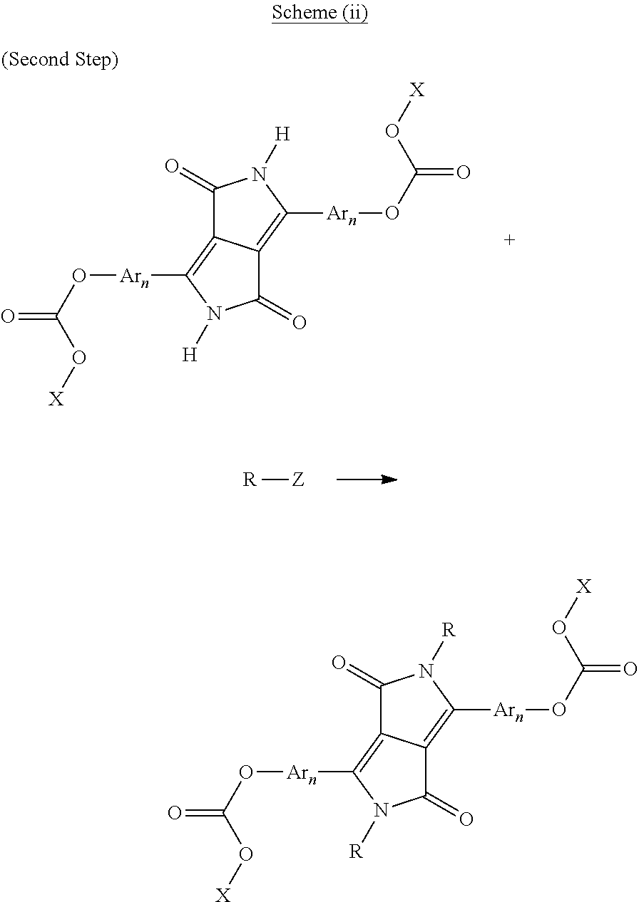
O([Arn]C1=C2C(=C([Arn]OC(=O)O[X])N([R])C2=O)C(=O)N1[R])C(O[X])=O.O([Arn]C1=C2C(=C([Arn]OC(=O)O[X])N([H])C2=O)C(=O)N1[H])C(O[X])=O.[R][Z]
